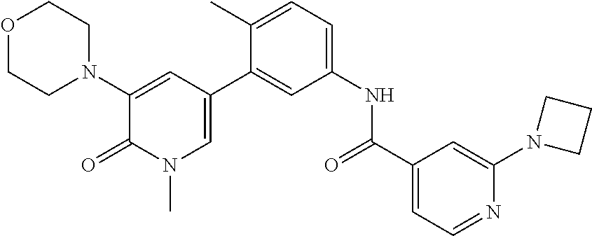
O1CCN(C2=CC(C3=CC(NC(C4=CC=NC(N5CCC5)=C4)=O)=CC=C3C)=CN(C)C2=O)CC1
